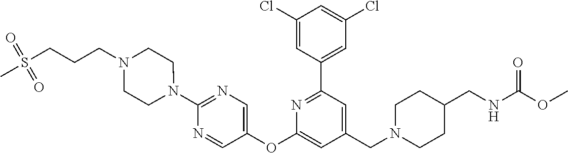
C1(Cl)=CC(C2=NC(OC3=CN=C(N4CCN(CCCS(=O)(=O)C)CC4)N=C3)=CC(CN3CCC(CNC(OC)=O)CC3)=C2)=CC(Cl)=C1
